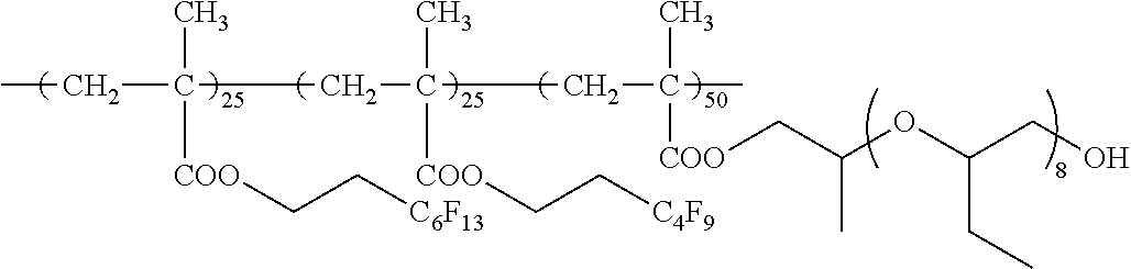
C(C(C)([COO]CC[C6F13])CCC(C)([COO]CC[C4F9])CCC(C)(C)[COO]CC(OC(CO)CC)C)C
